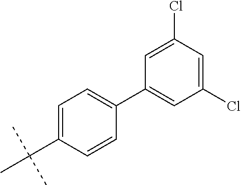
C1=C(C(C)(C)C)C=CC(C2=CC(Cl)=CC(Cl)=C2)=C1
